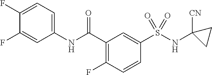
C1(NC(C2=C(F)C=CC(S(=O)(NC3([CN])CC3)=O)=C2)=O)=CC=C(F)C(F)=C1
